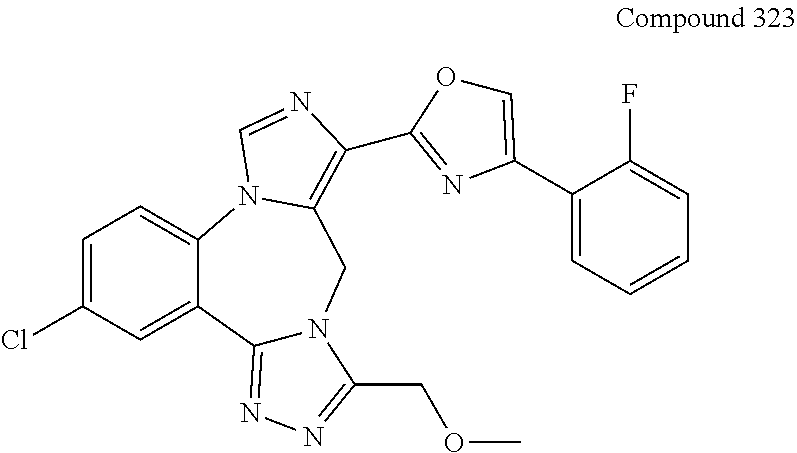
C12=NN=C(COC)N1CC1=C(C3=NC(C4=CC=CC=C4F)=CO3)N=CN1C1=CC=C(Cl)C=C21
